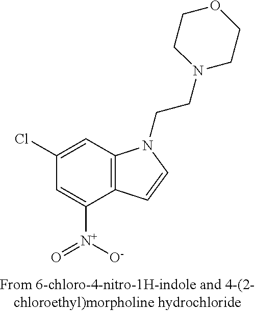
C1([N+]([O-])=O)=CC(Cl)=CC2=C1C=CN2CCN1CCOCC1
